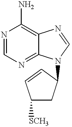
N1=CN=C2C(=C1N)N=CN2C1CC([SCH3])C=C1
